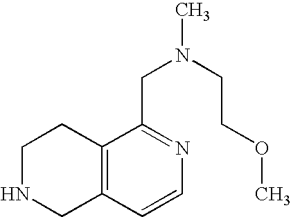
C12=C(C=CN=C1CN(CCOC)C)CNCC2
